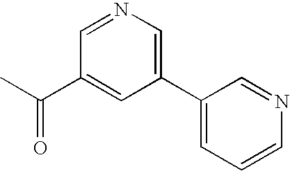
C1=NC=C(C2=CC=CN=C2)C=C1C(C)=O
